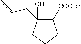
C1([COOBn])C(CC=C)(O)CCC1
